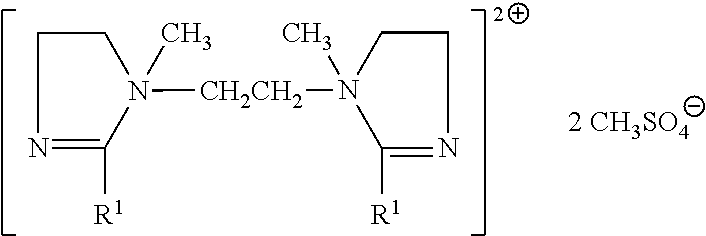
C1CN([CH2CH2]N2(C)CCN=C2[R1])(C)C([R1])=N1
